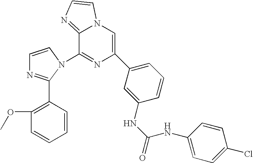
C1=CN(C2=NC(C3=CC=CC(NC(=O)NC4=CC=C(Cl)C=C4)=C3)=CN3C2=NC=C3)C(C2=C(OC)C=CC=C2)=N1
